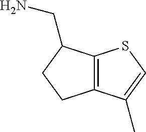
C12=C(SC=C1C)C(CN)CC2
